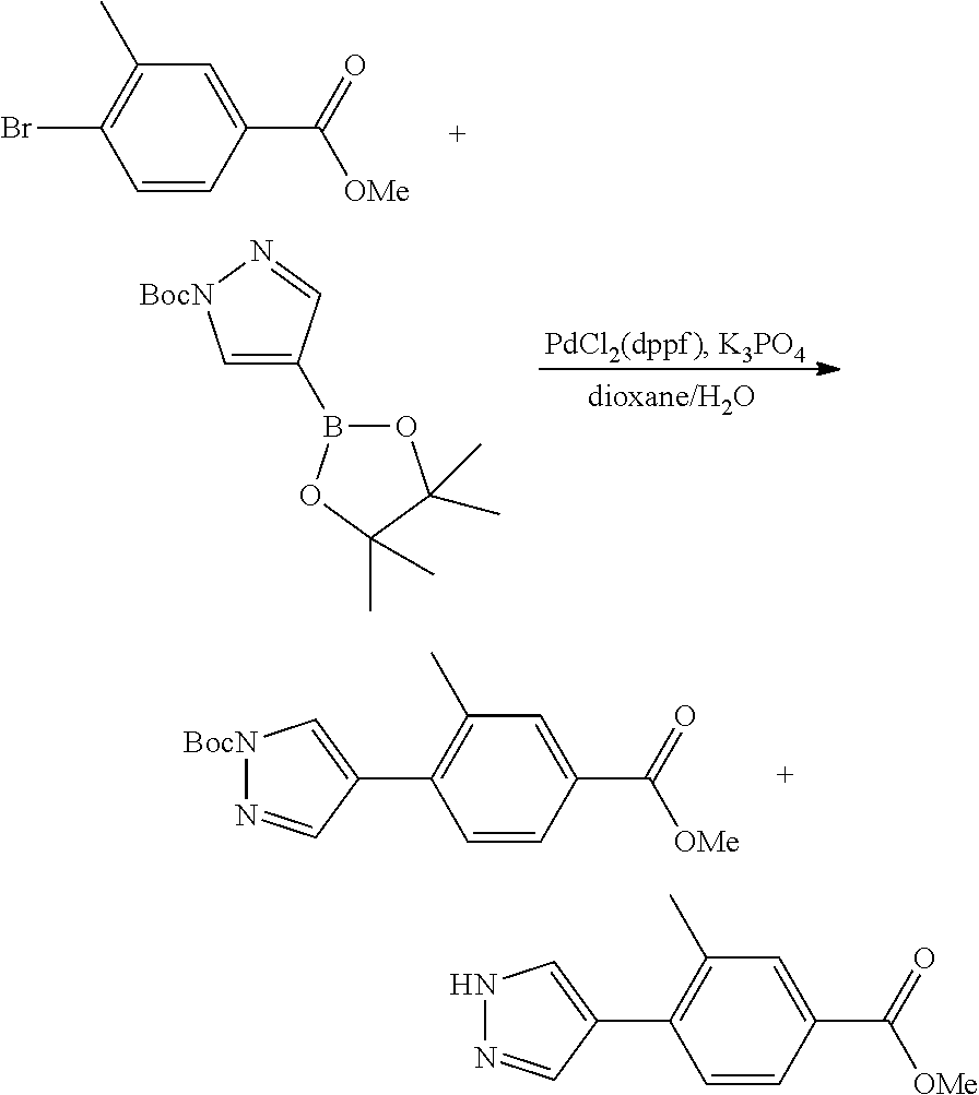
C1=CC(C(=O)[OMe])=CC(C)=C1Br.C1=C(B2OC(C)(C)C(C)(C)O2)C=N[BocN]1.C1=CC(C(=O)[OMe])=CC(C)=C1C1=C[BocN]N=C1.C1=CC(C(=O)[OMe])=CC(C)=C1C1=CNN=C1
